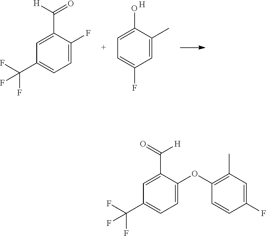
C1=C(F)C(C([H])=O)=CC(C(F)(F)F)=C1.C1=C(C)C(O)=CC=C1F.[H].C1=C(OC2=C(C)C=C(F)C=C2)C(C(=O)[H])=CC(C(F)(F)F)=C1
